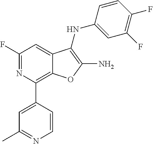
C1(F)=C(F)C=CC(NC2=C(N)OC3=C(C4=CC(C)=NC=C4)N=C(F)C=C32)=C1
